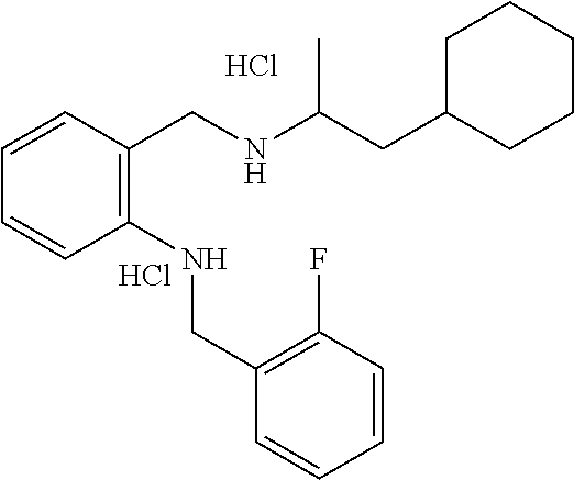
C1=CC=CC(CNC(CC2CCCCC2)C)=C1NCC1=C(F)C=CC=C1.Cl.Cl
